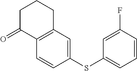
C1=CC(SC2=CC=CC(F)=C2)=CC2=C1C(=O)CCC2
